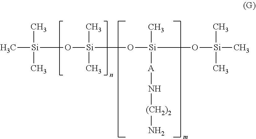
C[Si](C)(C)O[Si](C)(C)O[Si](O[Si](C)(C)C)(C)[A]N[(CH2)2]N
